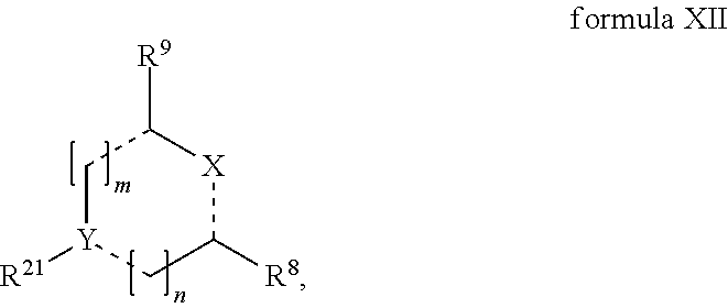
[R21][Y]1CC([R8])[X]C([R9])C1
